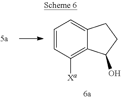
C1=CC([Xa])=C2C(=C1)CCC2O
